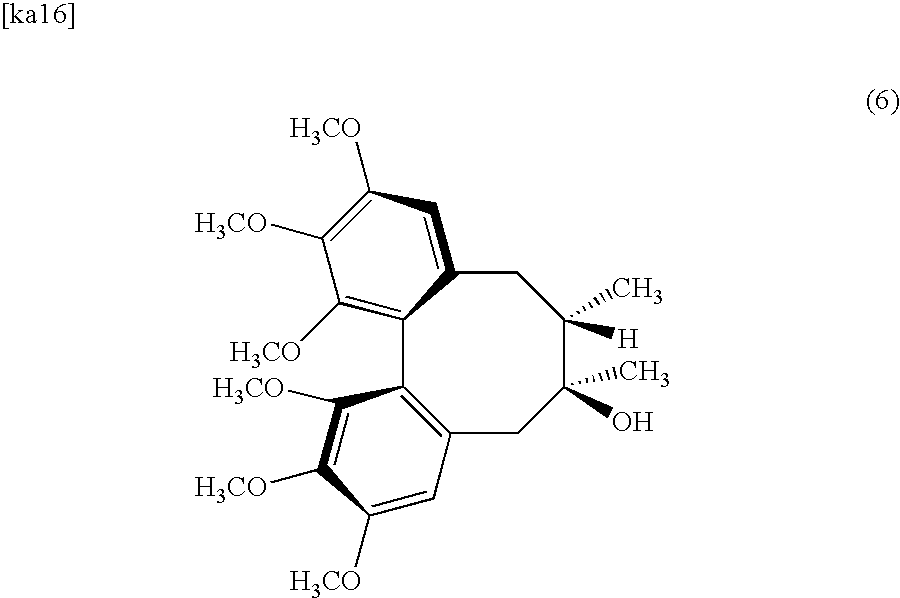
C12=C([H3CO])C([H3CO])=C([H3CO])C=C1CC(C)([H])C(C)(O)CC1=C2C([H3CO])=C([H3CO])C([H3CO])=C1
